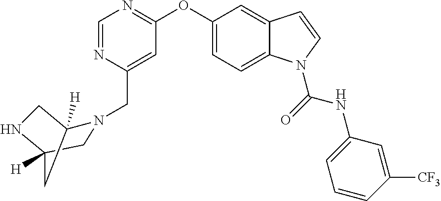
C1=NC(CN2C3([H])CNC([H])(C2)C3)=CC(OC2=CC=C3C(=C2)C=CN3C(NC2=CC=CC([CF3])=C2)=O)=N1
